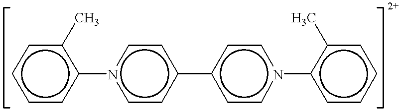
c1cc(-n2ccc(-c3ccn(-c4ccccc4C)cc3)cc2)c(C)cc1
